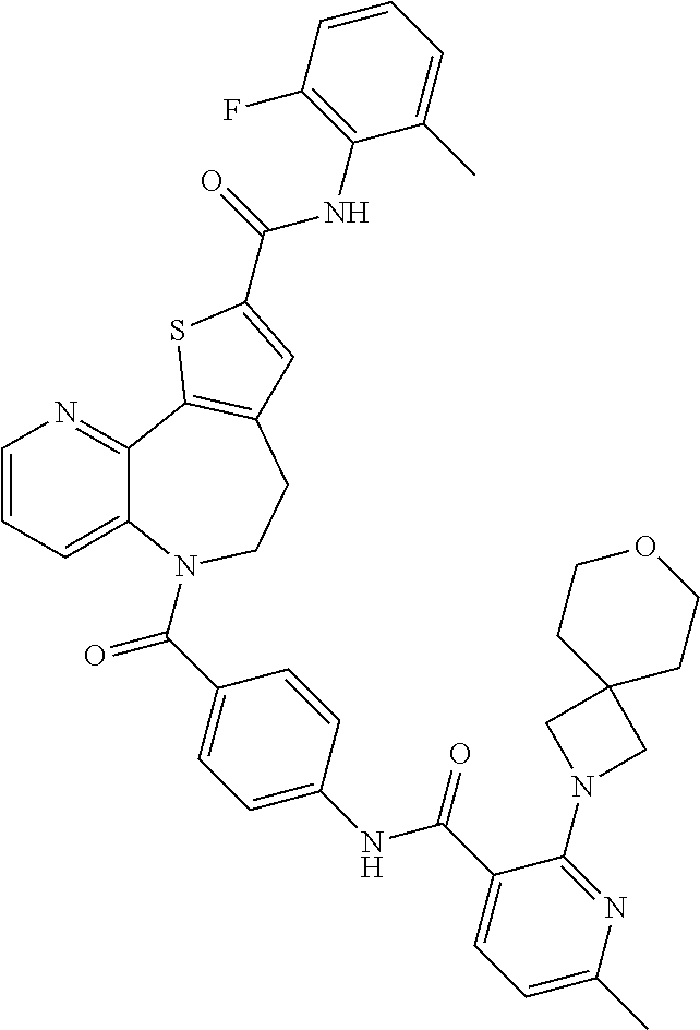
C1=CC=C2C(=N1)C1=C(CCN2C(C2=CC=C(NC(C3=CC=C(C)N=C3N3CC4(C3)CCOCC4)=O)C=C2)=O)C=C(C(=O)NC2=C(F)C=CC=C2C)S1
